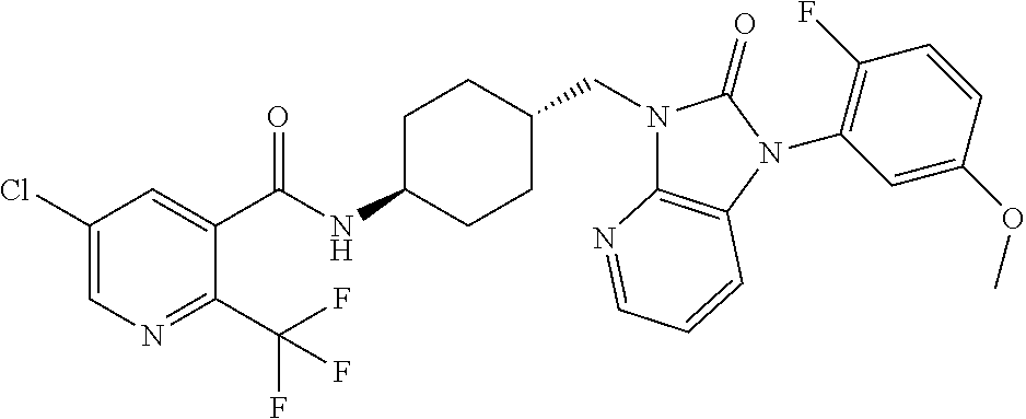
C1(Cl)=CN=C(C(F)(F)F)C(C(NC2CCC(CN3C4=C(N(C5=C(F)C=CC(OC)=C5)C3=O)C=CC=N4)CC2)=O)=C1
